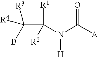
N([H])(C([R1])(C(B)([R4])[R3])[R2])C([A])=O
